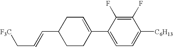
C1(F)=C(F)C(C2=CCC(C=CC[F3C])CC2)=CC=C1[C6H13]
